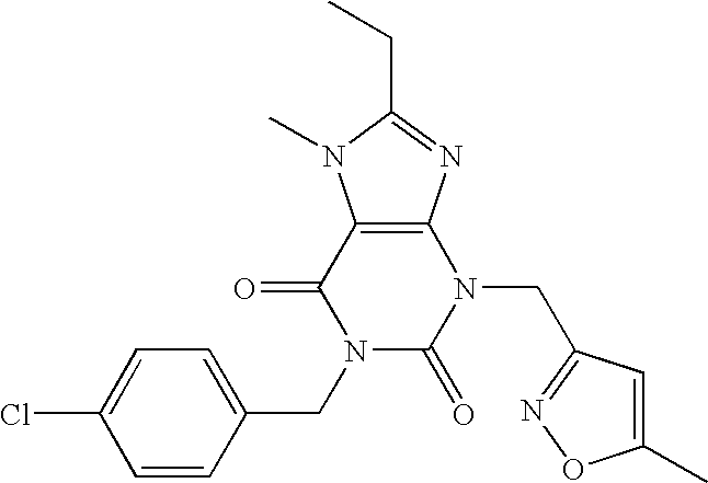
C12=C(N=C(CC)N1C)N(CC1=NOC(C)=C1)C(=O)N(CC1=CC=C(Cl)C=C1)C2=O
